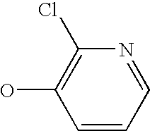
C1(Cl)=C(O)C=CC=N1
